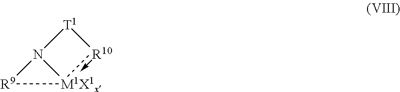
N12[M1X1x](-[R10][T1]1)[R9]2
